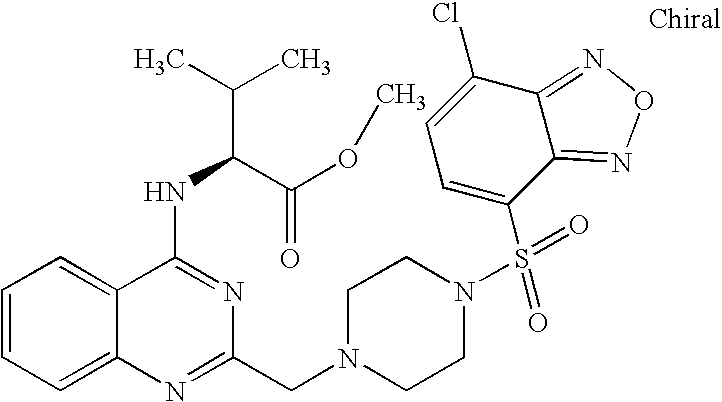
C1=CC=C2C(=C1)C(NC(C(=O)OC)C(C)C)=NC(CN1CCN(S(=O)(C3=CC=C(Cl)C4=NON=C43)=O)CC1)=N2
